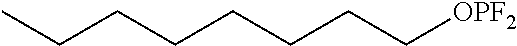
CCCCCCCC[OPF2]
